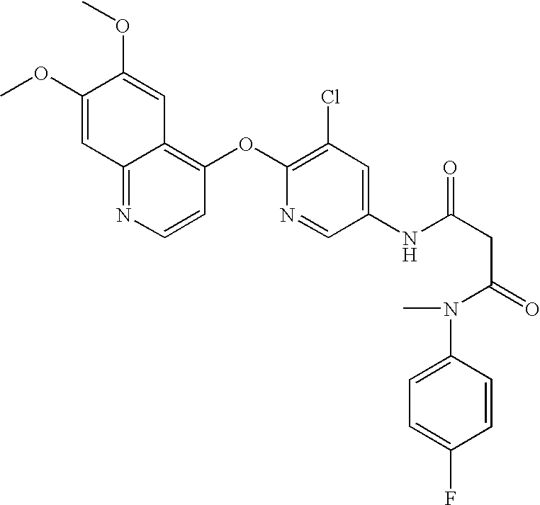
C12=NC=CC(OC3=C(Cl)C=C(NC(CC(N(C4=CC=C(F)C=C4)C)=O)=O)C=N3)=C1C=C(OC)C(OC)=C2
